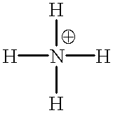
[H]N([H])([H])[H]
